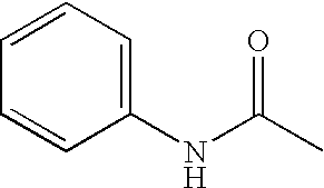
C1(NC(C)=O)=CC=CC=C1
